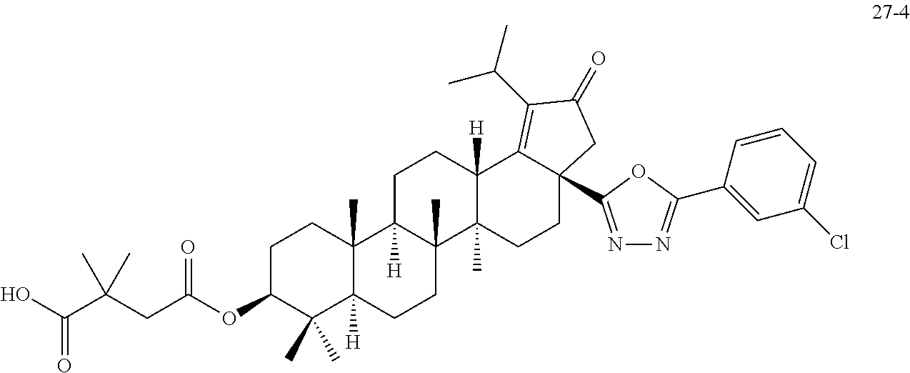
OC(C(CC(OC1C(C)(C)C2([H])C(C)(CC1)C1([H])C(C)(CC2)C2(C)C([H])(CC1)C1=C(C(C)C)C(=O)CC1(C1=NN=C(C3=CC(Cl)=CC=C3)O1)CC2)=O)(C)C)=O
